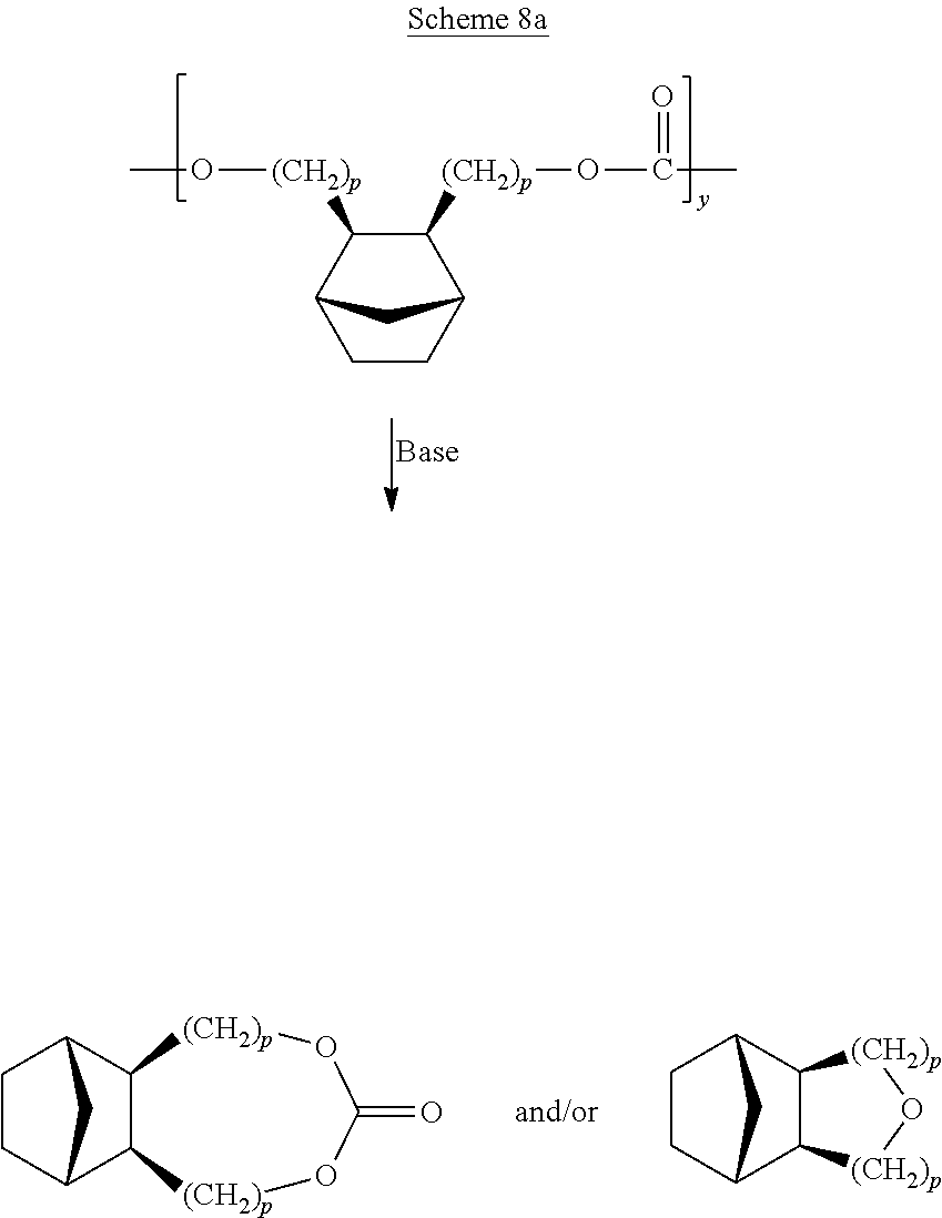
C1CC2CC1C([(CH2)p]OC)C2[(CH2)p]OC(C)=O.C1CC2C3C([(CH2)p]OC(=O)O[(CH2)p]3)C1C2.C1CC2C3C([(CH2)p]O[(CH2)p]3)C1C2
